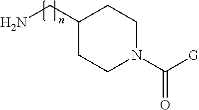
NCC1CCN(C([G])=O)CC1
